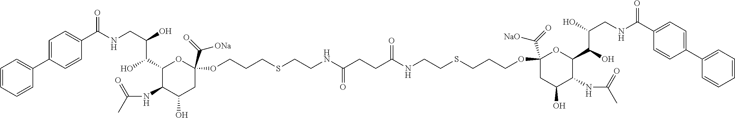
C1=CC=CC(C2=CC=C(C(NCC(O)C(C3C(NC(C)=O)C(O)CC(C(=O)[ONa])(OCCCSCCNC(=O)CCC(NCCSCCCOC4(C(=O)[NaO])CC(O)C(NC(C)=O)C(C(O)C(O)CNC(C5=CC=C(C6=CC=CC=C6)C=C5)=O)O4)=O)O3)O)=O)C=C2)=C1
